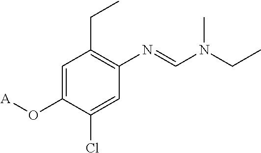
C1=C(O[A])C(Cl)=CC(N=CN(CC)C)=C1CC
